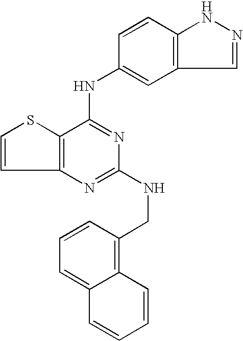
C12=C(C(NC3=CC4=C(C=C3)NN=C4)=NC(NCC3=C4C(=CC=C3)C=CC=C4)=N1)SC=C2
